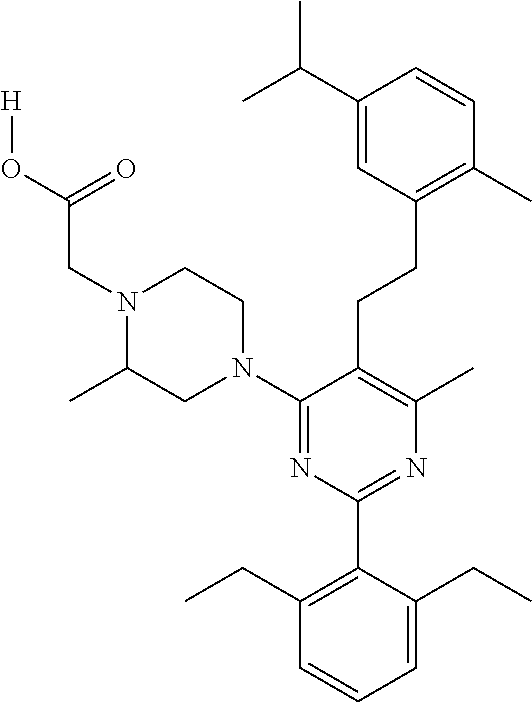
C1(C(C)C)=CC(CCC2=C(C)N=C(C3=C(CC)C=CC=C3CC)N=C2N2CCN(CC(O[H])=O)C(C)C2)=C(C)C=C1
